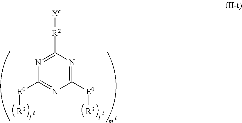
[R2](C1=NC([E0][R3])=NC([E0][R3])=N1)[Xc].[t].[t].[t]
